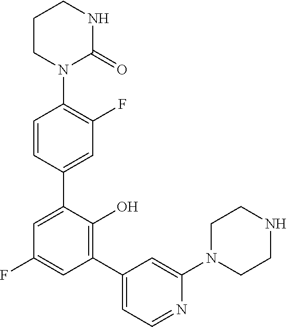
C1=CC(C2=CC(F)=CC(C3=CC=NC(N4CCNCC4)=C3)=C2O)=CC(F)=C1N1C(=O)NCCC1
